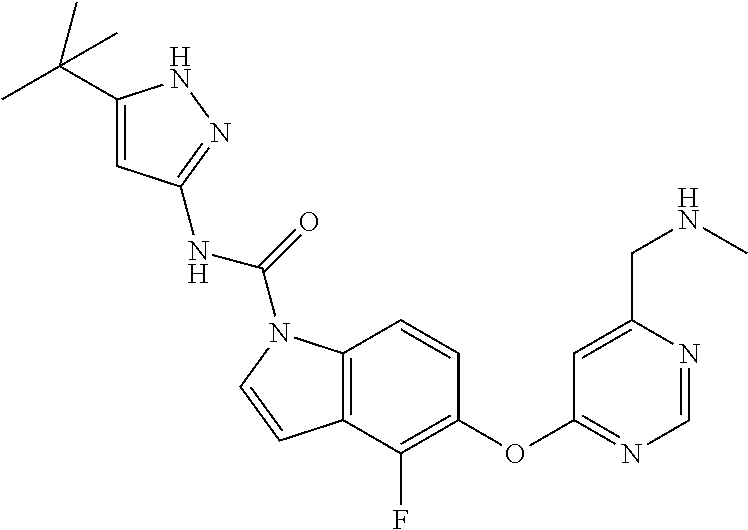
C1=CC(OC2=NC=NC(CNC)=C2)=C(F)C2=C1N(C(=O)NC1=NNC(C(C)(C)C)=C1)C=C2
